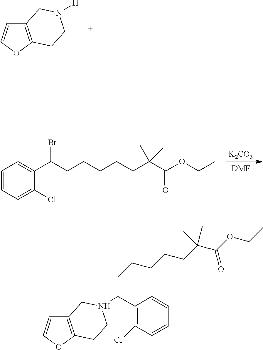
C12=C(OC=C1)CCN([H])C2.[DMF].C1=CC=C(Cl)C(C(CCCCCC(C(OCC)=O)(C)C)Br)=C1.[K2CO3].C12=C(OC=C1)CCN(C(C1=C(Cl)C=CC=C1)CCCCCC(C(=O)OCC)(C)C)C2
